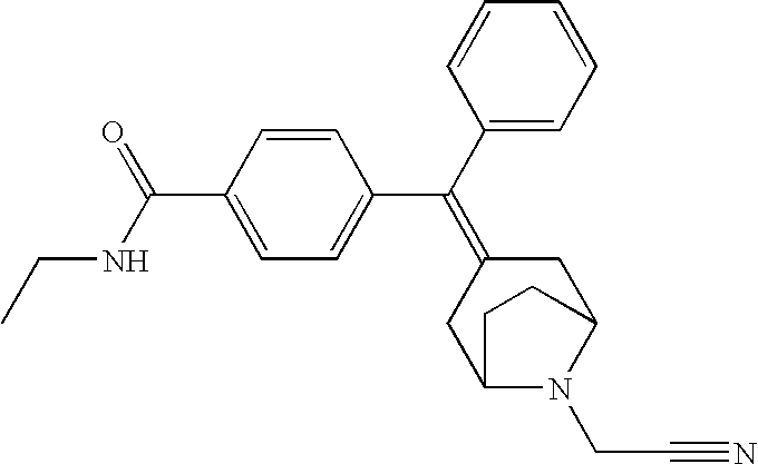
C1=CC(C(=O)NCC)=CC=C1C(C1=CC=CC=C1)=C1CC2N(CC#N)C(C1)CC2
